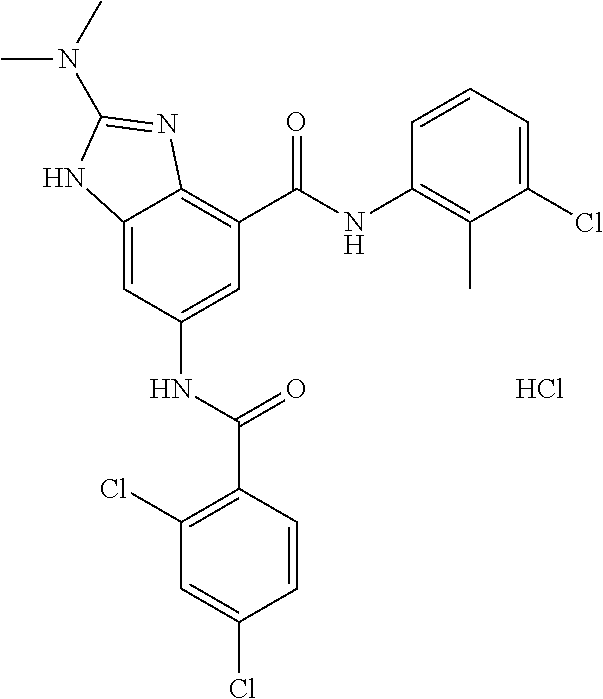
C12=CC(NC(=O)C3=C(Cl)C=C(Cl)C=C3)=CC(C(NC3=C(C)C(Cl)=CC=C3)=O)=C1N=C(N(C)C)N2.Cl
